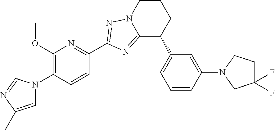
C12=NC(C3=NC(OC)=C(N4C=C(C)N=C4)C=C3)=NN1CCCC2C1=CC=CC(N2CCC(F)(F)C2)=C1
